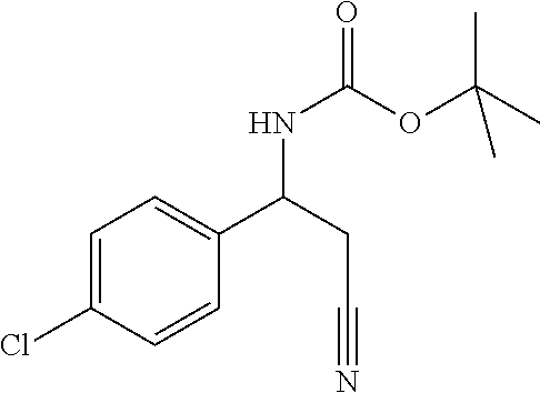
C1=C(Cl)C=CC(C(CC#N)NC(=O)OC(C)(C)C)=C1
